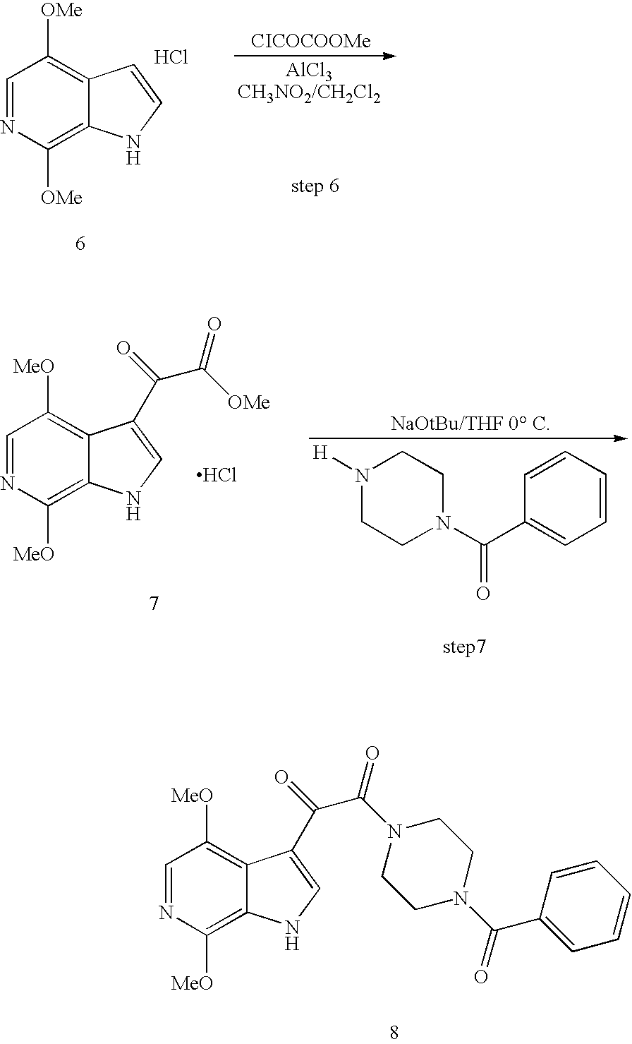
C1=CC(C(N2CCN([H])CC2)=O)=CC=C1.C1=NC([MeO])=C2C(=C1[MeO])C(C(C([OMe])=O)=O)=CN2.Cl.C1=NC([MeO])=C2C(=C1[MeO])C(C(C(N1CCN(C(C3=CC=CC=C3)=O)CC1)=O)=O)=CN2.[CICOCOOMe].C1=NC([OMe])=C2C(=C1[OMe])C=CN2.Cl
